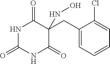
C1(=O)NC(=O)NC(=O)C1(CC1=CC=CC=C1Cl)NO
